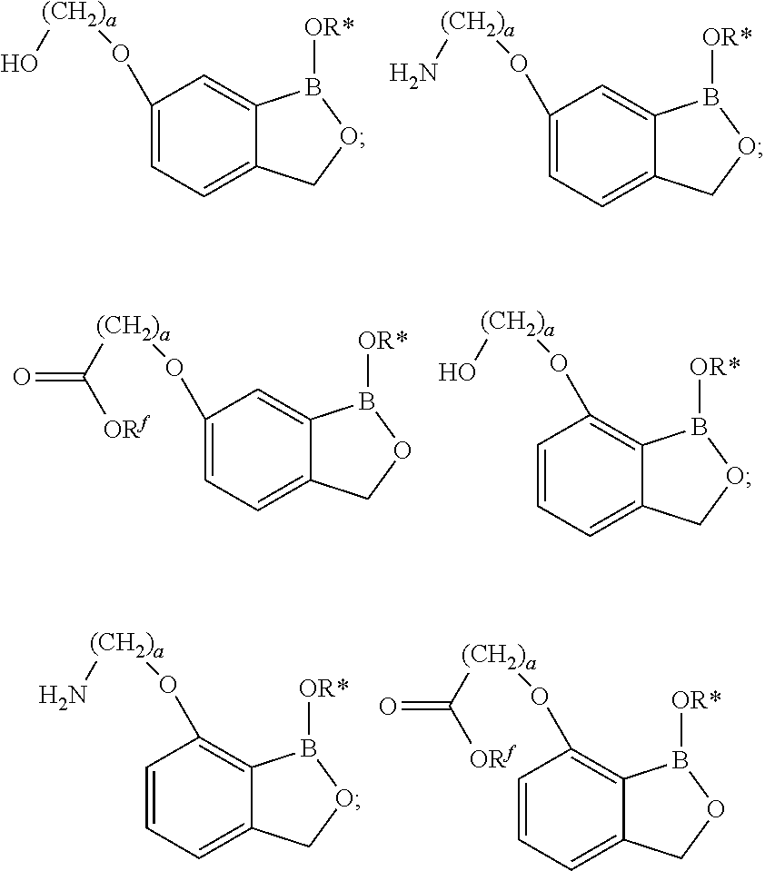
C1=C(O[(CH2)a]O)C=C2C(=C1)COB2[OR*].C1=C(O[(CH2)a]N)C=C2C(=C1)COB2[OR*].C1=C(O[(CH2)a]C([ORf])=O)C=C2C(=C1)COB2[OR*].C1=CC(O[(CH2)a]O)=C2C(=C1)COB2[OR*].C1=CC(O[(CH2)a]N)=C2C(=C1)COB2[OR*].C1=CC(O[(CH2)a]C([ORf])=O)=C2C(=C1)COB2[OR*]
